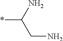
*C(N)CN
